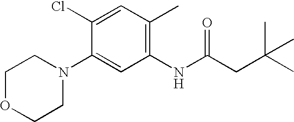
N1(C2=CC(NC(CC(C)(C)C)=O)=C(C)C=C2Cl)CCOCC1
